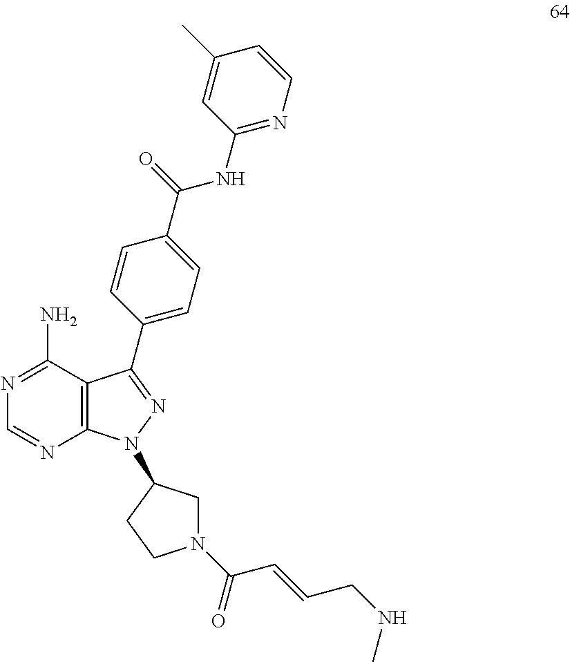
N1=C(N)C2=C(N=C1)N(C1CN(C(C=CCNC)=O)CC1)N=C2C1=CC=C(C(=O)NC2=NC=CC(C)=C2)C=C1
